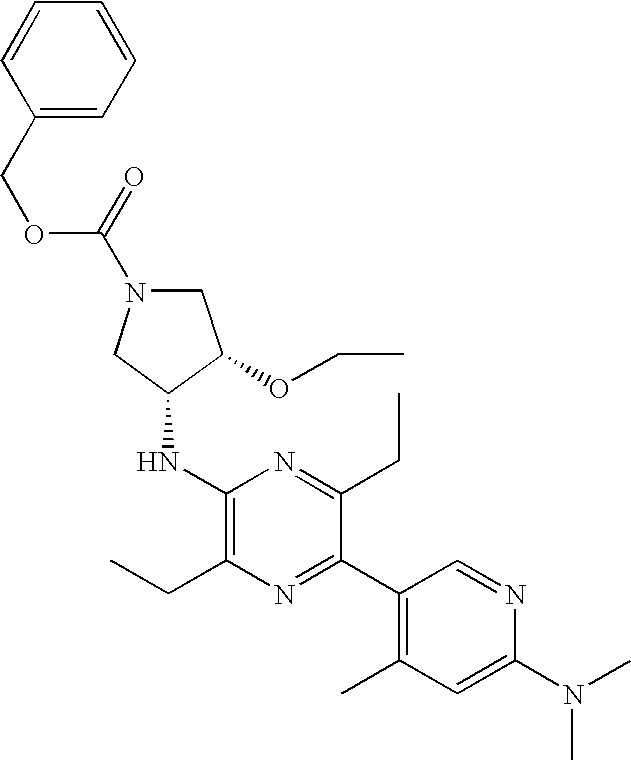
C1N(C(OCC2=CC=CC=C2)=O)CC(NC2=C(CC)N=C(C3=C(C)C=C(N(C)C)N=C3)C(CC)=N2)C1OCC
